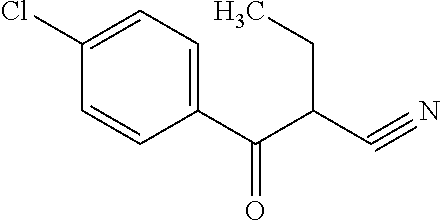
C1=C(Cl)C=CC(C(C(C#N)CC)=O)=C1
